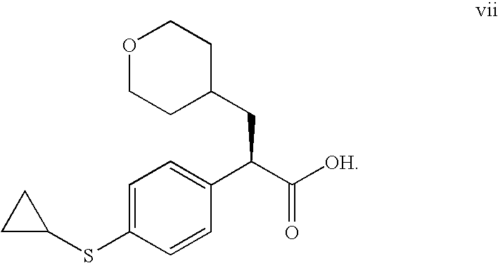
O1CCC(CC(C([OH])=O)C2=CC=C(SC3CC3)C=C2)CC1
